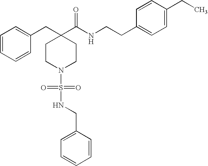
C1=CC=CC(CC2(C(NCCC3=CC=C(CC)C=C3)=O)CCN(S(NCC3=CC=CC=C3)(=O)=O)CC2)=C1
